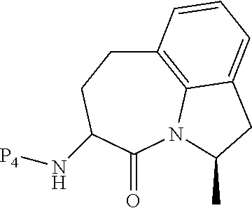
C1C2=C3N(C(=O)C(N[P4])C1)C(C)CC3=CC=C2
